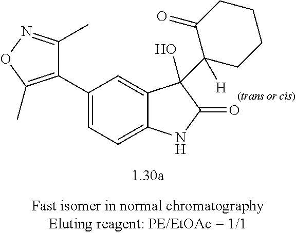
[(trans or cis)].C1=C(C2=C(C)ON=C2C)C=C2C(=C1)NC(=O)C2(O)C1([H])CCCCC1=O
